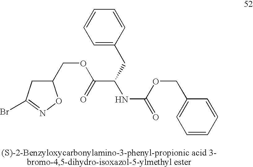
C1=C(CC(NC(=O)OCC2=CC=CC=C2)C(=O)OCC2CC(Br)=NO2)C=CC=C1
